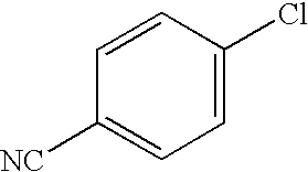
C1=C(Cl)C=CC([NC])=C1
